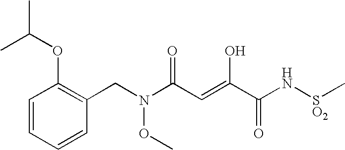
C1=CC=CC(CN(C(C=C(O)C(=O)N[SO2]C)=O)OC)=C1OC(C)C
